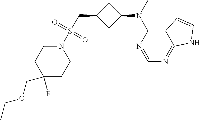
N1(S(CC2CC(N(C3=C4C(=NC=N3)NC=C4)C)C2)(=O)=O)CCC(F)(COCC)CC1
